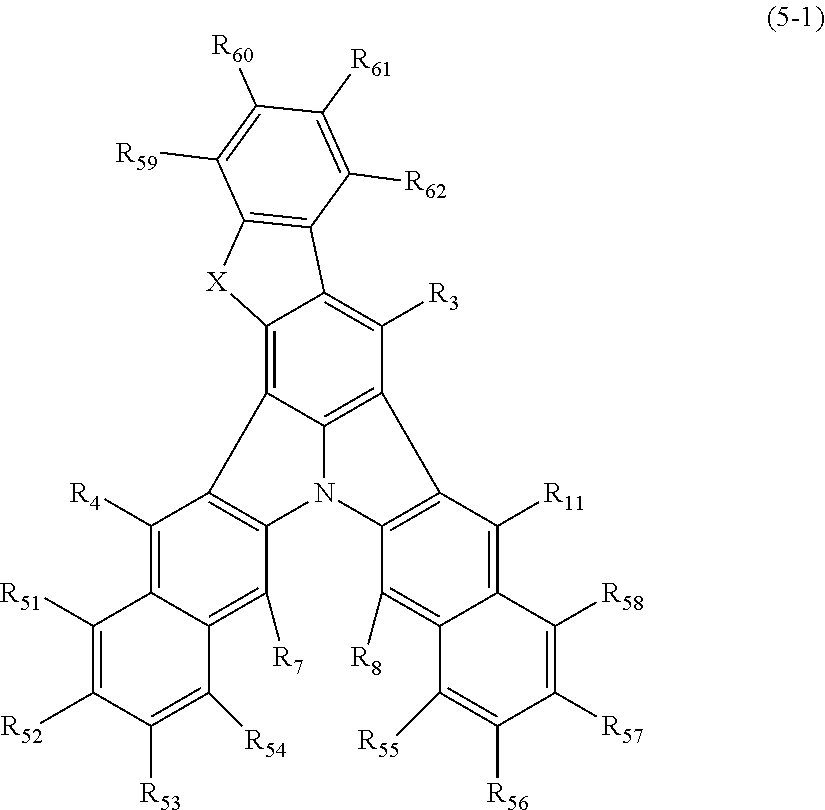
C12=C3C4=C(C([R3])=C1C1=C([X]2)C([R59])=C([R60])C([R61])=C1[R62])C1=C(N4C2=C3C([R4])=C3C(=C2[R7])C([R54])=C([R53])C([R52])=C3[R51])C([R8])=C2C(=C1[R11])C([R58])=C([R57])C([R56])=C2[R55]
